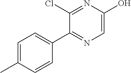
C1=C(O)N=C(Cl)C(C2=CC=C(C)C=C2)=N1
